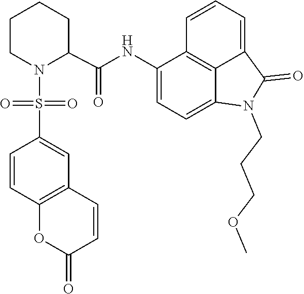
C1=C2C(=O)N(CCCOC)C3=CC=C(NC(C4CCCCN4S(=O)(C4=CC5=C(C=C4)OC(=O)C=C5)=O)=O)C(=C23)C=C1
